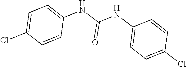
C1=C(Cl)C=CC(NC(NC2=CC=C(Cl)C=C2)=O)=C1
